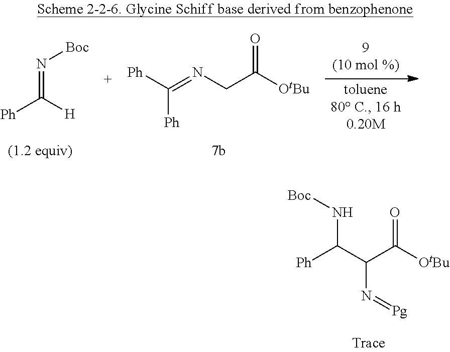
[Ph]C(N[Boc])C(N=[Pg])C(=O)[OtBu].[Ph]C(=N[Boc])[H].[Ph]C([Ph])=NCC(=O)[OtBu]
